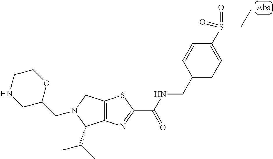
C12=C(N=C(C(NCC3=CC=C(S(CC)(=O)=O)C=C3)=O)S1)C(C(C)C)N(CC1OCCNC1)C2
